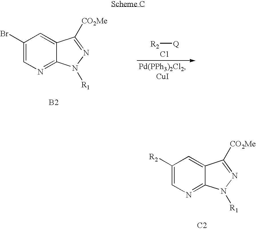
C1([R2])=CN=C2C(=C1)C([CO2Me])=NN2[R1].[C2].C1(Br)=CN=C2C(=C1)C([CO2Me])=NN2[R1].[B2].[R2][Q].[C1]
